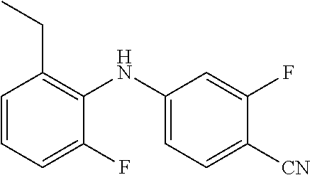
C1=CC=C(F)C(NC2=CC=C([CN])C(F)=C2)=C1CC
